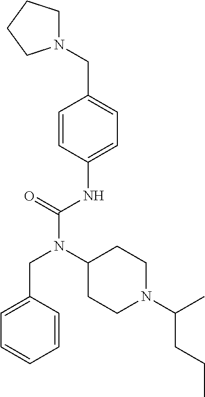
C1=CC(NC(N(C2CCN(C(C)CCC)CC2)CC2=CC=CC=C2)=O)=CC=C1CN1CCCC1
